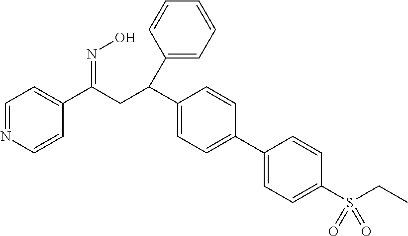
C1=NC=CC(C(CC(C2=CC=C(C3=CC=C(S(CC)(=O)=O)C=C3)C=C2)C2=CC=CC=C2)=NO)=C1
